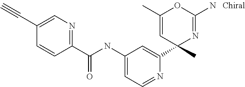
C1(C(NC2=CC=NC(C3(C)N=C(N)OC(C)=C3)=C2)=O)=NC=C(C#C)C=C1
